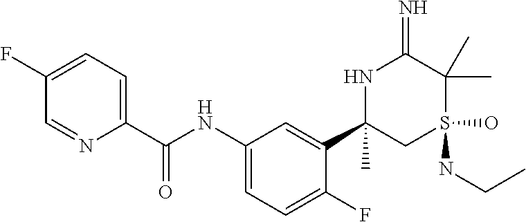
C1(C(NC2=CC=C(F)C(C3(C)CS(NCC)(O)C(C)(C)C(=N)N3)=C2)=O)=CC=C(F)C=N1
